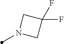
N1(C)CC(F)(F)C1
